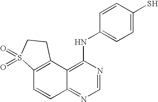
C12=C(C3=C(NC4=CC=C(S)C=C4)N=CN=C3C=C1)CCS2(=O)=O
